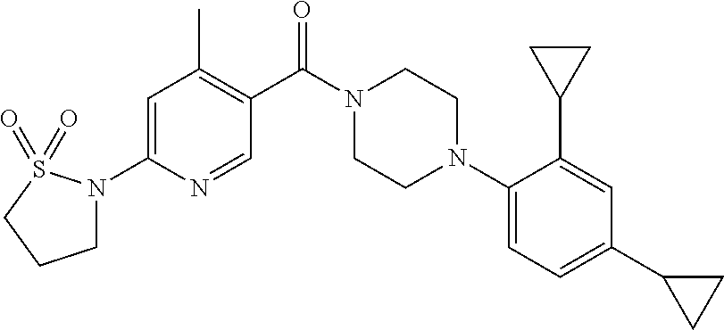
C1=C(N2CCCS2(=O)=O)N=CC(C(N2CCN(C3=CC=C(C4CC4)C=C3C3CC3)CC2)=O)=C1C
